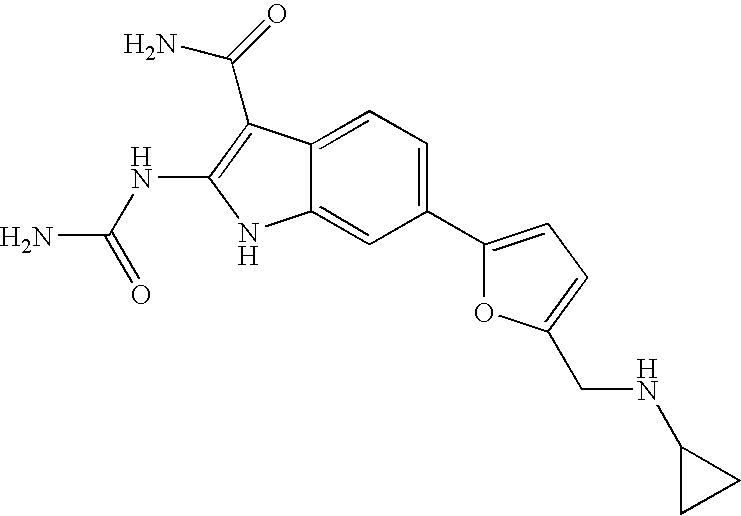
C1(C2=CC=C(CNC3CC3)O2)=CC=C2C(=C1)NC(NC(N)=O)=C2C(=O)N
